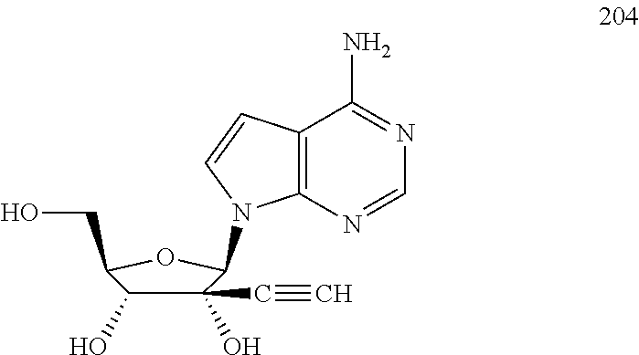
C12=C(N=CN=C1N)N(C1C(O)(C#C)C(O)C(CO)O1)C=C2
